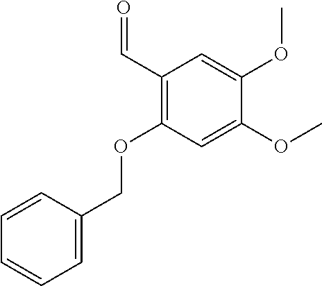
C1=CC(COC2=C(C=O)C=C(OC)C(OC)=C2)=CC=C1
